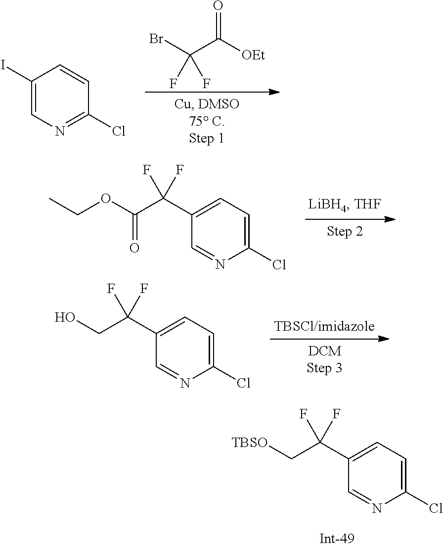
C1(I)=CN=C(Cl)C=C1.BrC(C([OEt])=O)(F)F.C1(C(C(OCC)=O)(F)F)=CC=C(Cl)N=C1.C1(C(CO)(F)F)=CC=C(Cl)N=C1.C1(C(C[TBSO])(F)F)=CC=C(Cl)N=C1
